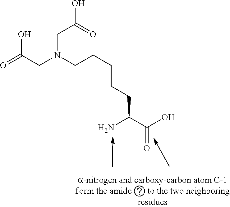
NC(C(O)=O)CCCCCN(CC(=O)O)CC(O)=O
